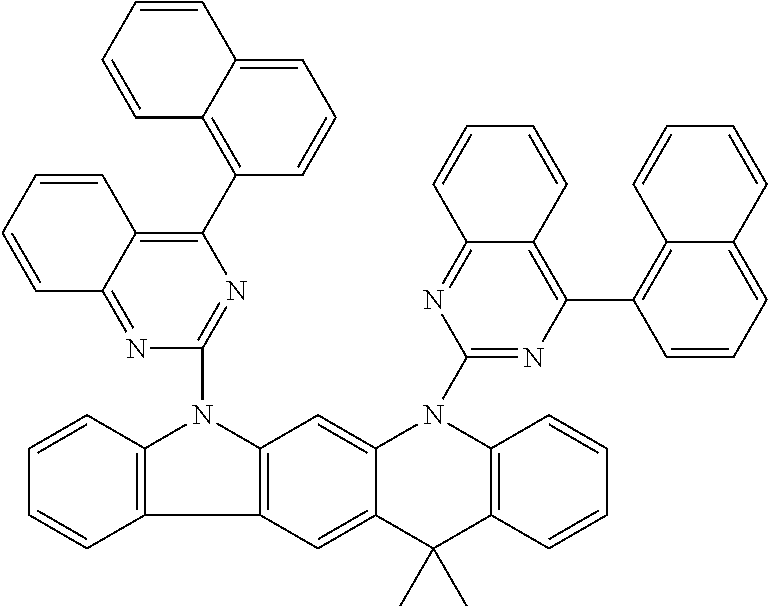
C12=C(C3=C(N1C1=NC(C4=C5C(=CC=C4)C=CC=C5)=C4C(=N1)C=CC=C4)C=C1C(=C3)C(C)(C)C3=C(N1C1=NC(C4=C5C(=CC=C4)C=CC=C5)=C4C(=N1)C=CC=C4)C=CC=C3)C=CC=C2
